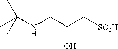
N(CC(C[SO3H])O)C(C)(C)C
